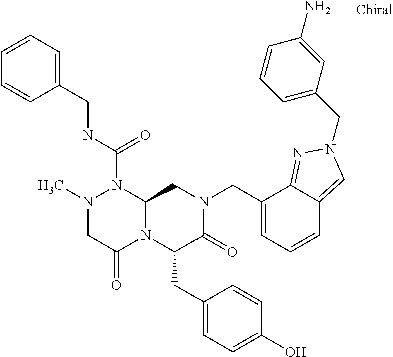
N1(C)CC(=O)N2C(N1C(NCC1=CC=CC=C1)=O)CN(CC1=CC=CC3=CN(CC4=CC=CC(N)=C4)N=C13)C(=O)C2CC1=CC=C(O)C=C1
